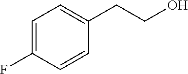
C1=C(F)C=CC(CCO)=C1
